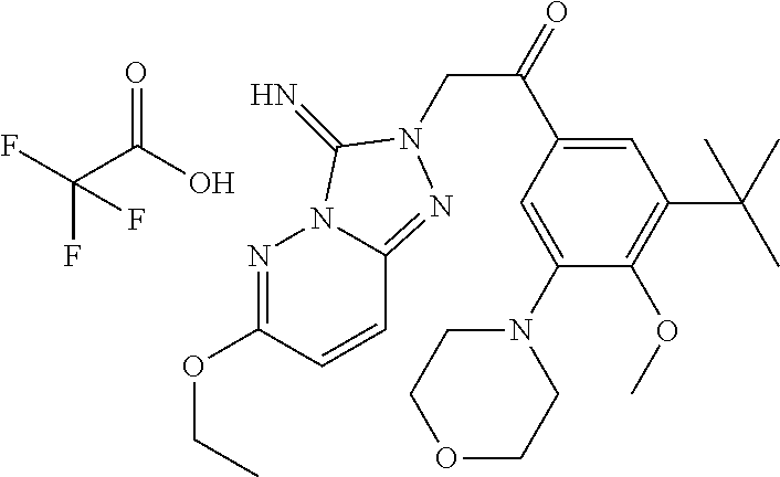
N1=C(OCC)C=CC2=NN(CC(=O)C3=CC(C(C)(C)C)=C(OC)C(N4CCOCC4)=C3)C(=N)N12.FC(C(O)=O)(F)F
